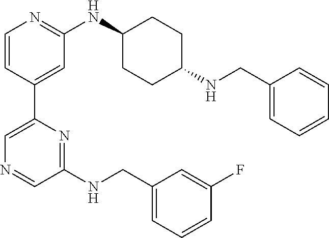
C1(NCC2=CC=CC(F)=C2)=NC(C2=CC(NC3CCC(NCC4=CC=CC=C4)CC3)=NC=C2)=CN=C1
